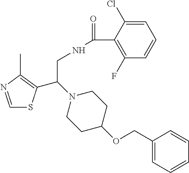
C1=NC(C)=C(C(N2CCC(OCC3=CC=CC=C3)CC2)CNC(=O)C2=C(F)C=CC=C2Cl)S1
